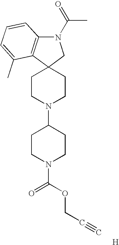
C1CN(C2CCN(C(OCC#C)=O)CC2)CCC12CN(C(C)=O)C1=C2C(C)=CC=C1.[H]
